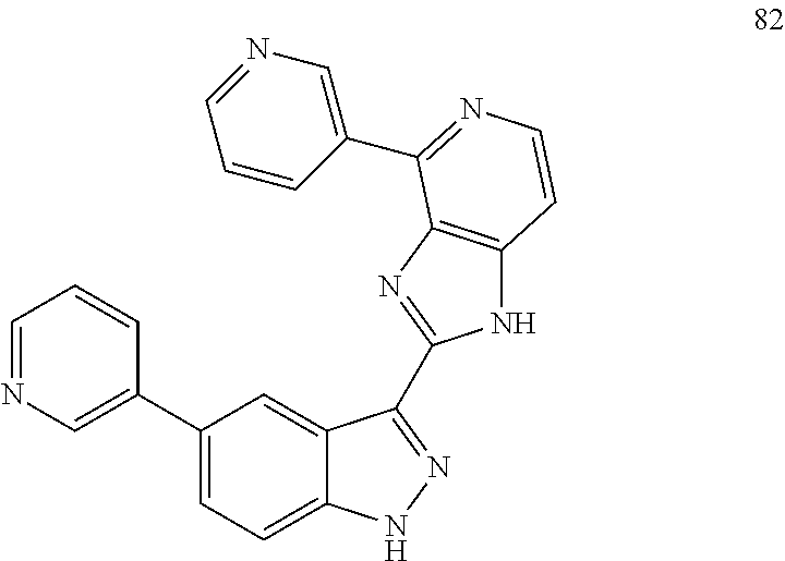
C1(C2=CN=CC=C2)=CC=C2C(=C1)C(C1=NC3=C(N1)C=CN=C3C1=CN=CC=C1)=NN2
